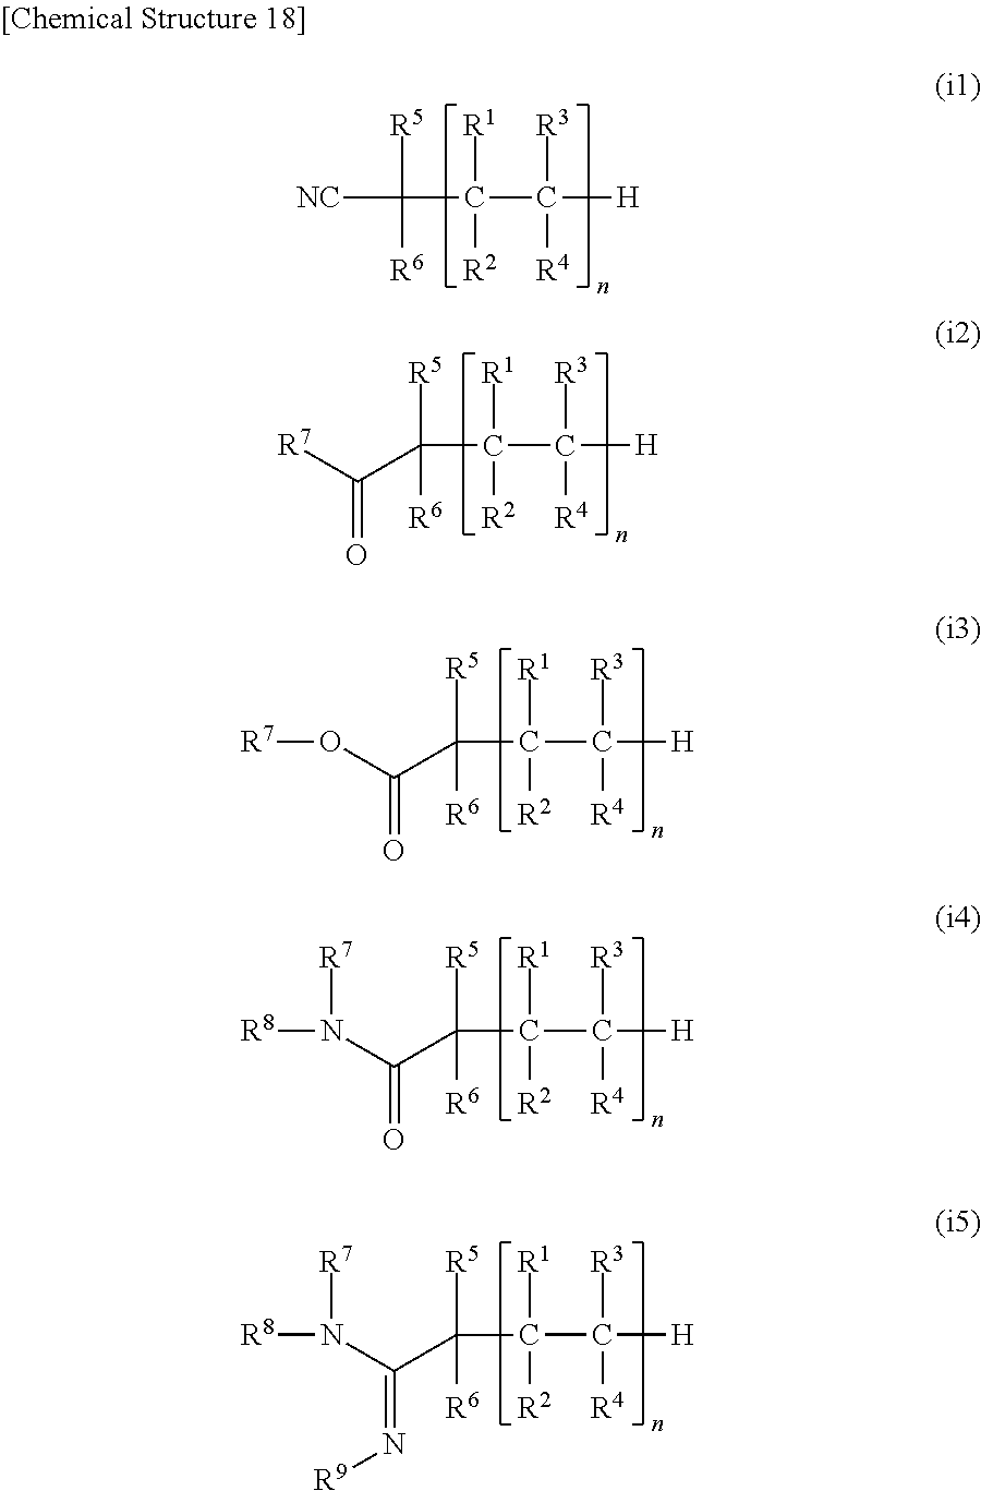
[NC]C(C(C([H])([R3])[R4])([R1])[R2])([R5])[R6].C(C(C(C([H])([R3])[R4])([R1])[R2])([R5])[R6])([R7])=O.C(C(C(C([H])([R3])[R4])([R1])[R2])([R5])[R6])(O[R7])=O.C(C(C(C([H])([R3])[R4])([R1])[R2])([R5])[R6])(N([R8])[R7])=O.C(C(C(C([H])([R3])[R4])([R1])[R2])([R5])[R6])(N([R8])[R7])=N[R9]
